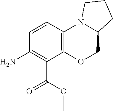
NC1=C(C(=O)OC)C2=C(C=C1)N1C(CO2)CCC1
